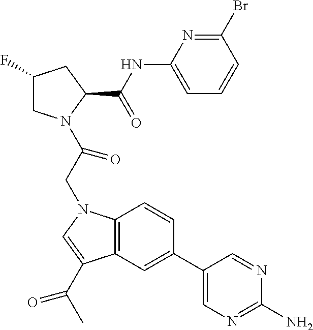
C1(F)CN(C(CN2C3=C(C(C(C)=O)=C2)C=C(C2=CN=C(N)N=C2)C=C3)=O)C(C(NC2=CC=CC(Br)=N2)=O)C1
